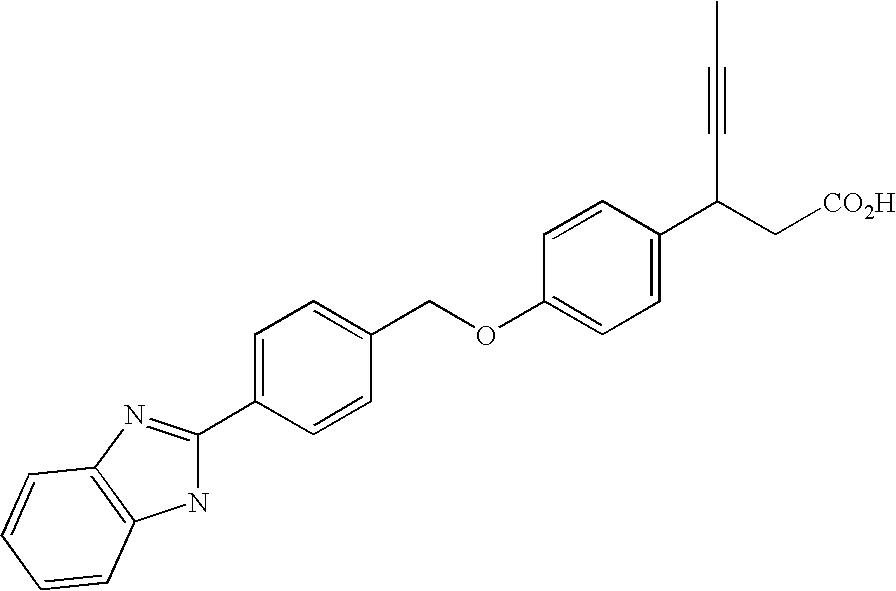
C(OC1=CC=C(C(C#CC)C[CO2H])C=C1)C1=CC=C(C2=NC3=C(N2)C=CC=C3)C=C1
